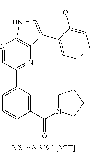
C1=C(C2=NC3=C(N=C2)NC=C3C2=CC=CC=C2OC)C=C(C(N2CCCC2)=O)C=C1
